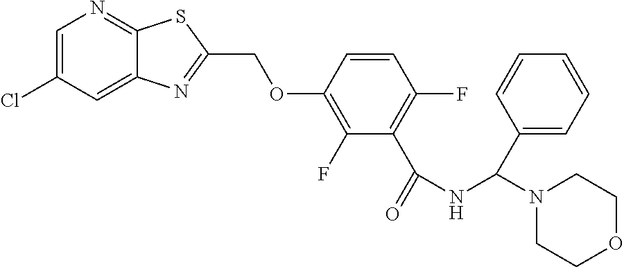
C12=CC(Cl)=CN=C1SC(COC1=C(F)C(C(=O)NC(N3CCOCC3)C3=CC=CC=C3)=C(F)C=C1)=N2
